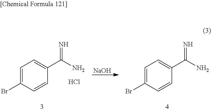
[NaOH].C1=C(Br)C=CC(C(N)=N)=C1.Cl.C1=C(Br)C=CC(C(N)=N)=C1
